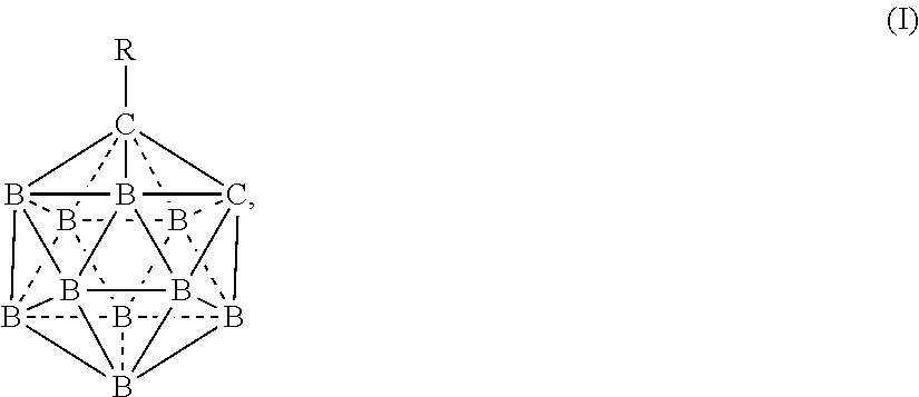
B1234B567B189B1%10%11B%12%13%14C5%15([R])(B265B326B5%15%12B2%131B486%10)C79%14%11
